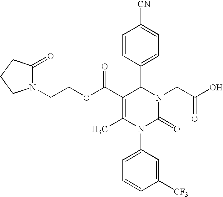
C(COC(C1=C(C)N(C2=CC=CC([CF3])=C2)C(=O)N(CC(O)=O)C1C1=CC=C([CN])C=C1)=O)N1C(=O)CCC1
